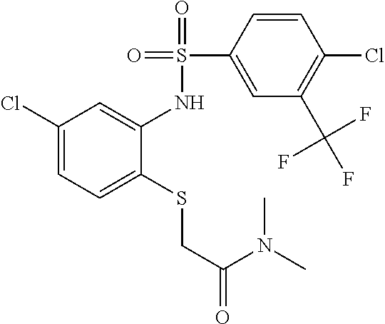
C1(Cl)=CC=C(SCC(=O)N(C)C)C(NS(=O)(=O)C2=CC(C(F)(F)F)=C(Cl)C=C2)=C1
